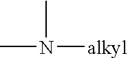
CN(C)[alkyl]
